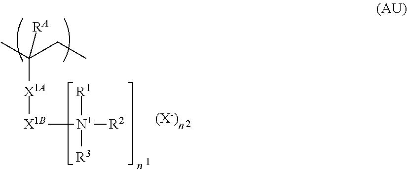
C([X1A][X1B][N+]([R2])([R1])[R3])(C)(CC)[RA].[(X-)]
